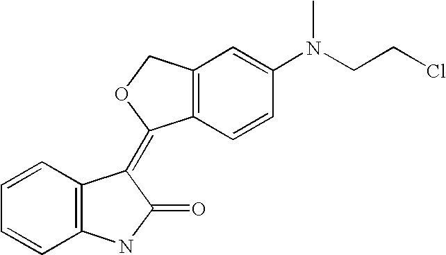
C12=C(C=C(N(CCCl)C)C=C1)COC2=C1C2=C(C=CC=C2)NC1=O
